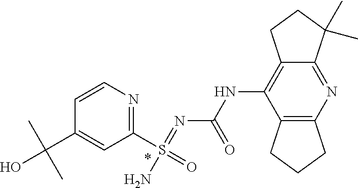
N(=S(=O)(N)C1=NC=CC(C(O)(C)C)=C1)C(NC1=C2C(=NC3=C1CCC3)C(C)(C)CC2)=O
